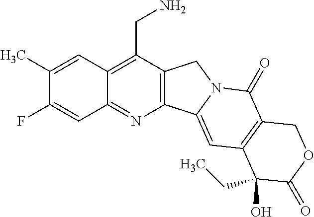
C12=NC3=C(C(CN)=C1C=C(C)C(F)=C2)CN1C3=CC2=C(C1=O)COC(=O)C2(O)CC
